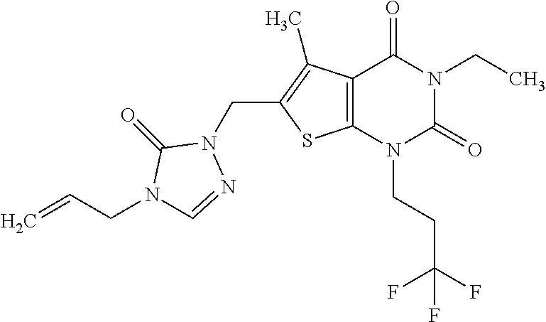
C12=C(N(CCC(F)(F)F)C(=O)N(CC)C1=O)SC(CN1C(=O)N(CC=C)C=N1)=C2C
